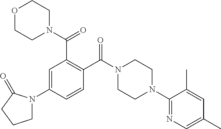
C1=C(N2CCCC2=O)C=CC(C(N2CCN(C3=NC=C(C)C=C3C)CC2)=O)=C1C(N1CCOCC1)=O
